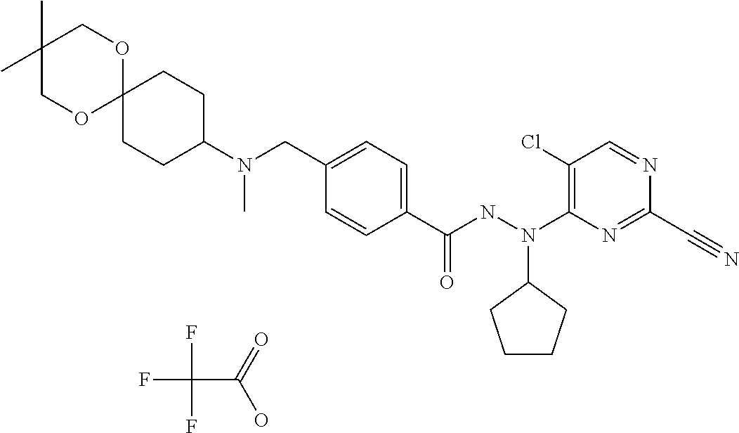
C1=CC(C(NN(C2=C(Cl)C=NC(C#N)=N2)C2CCCC2)=O)=CC=C1CN(C1CCC2(CC1)OCC(C)(C)CO2)C.FC(F)(F)C(=O)O
